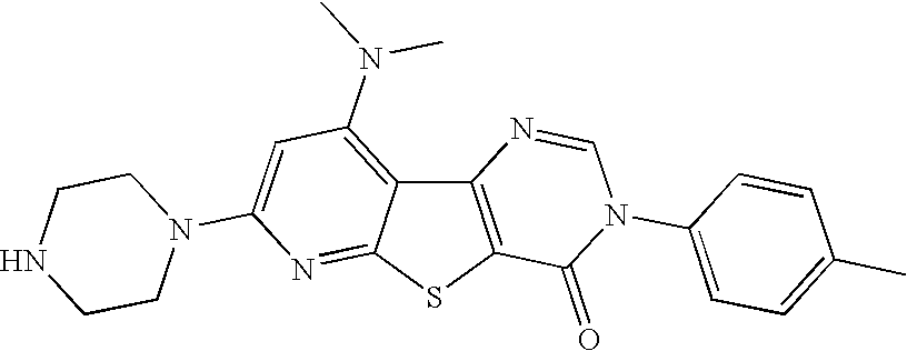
C12=C(SC3=NC(N4CCNCC4)=CC(N(C)C)=C13)C(=O)N(C1=CC=C(C)C=C1)C=N2
